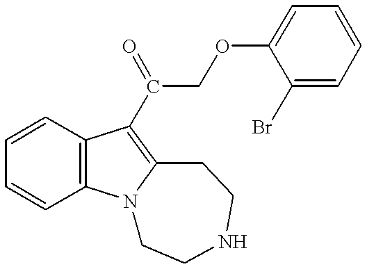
C1=CC=CC2=C1C(C(COC1=CC=CC=C1Br)=O)=C1N2CCNCC1
